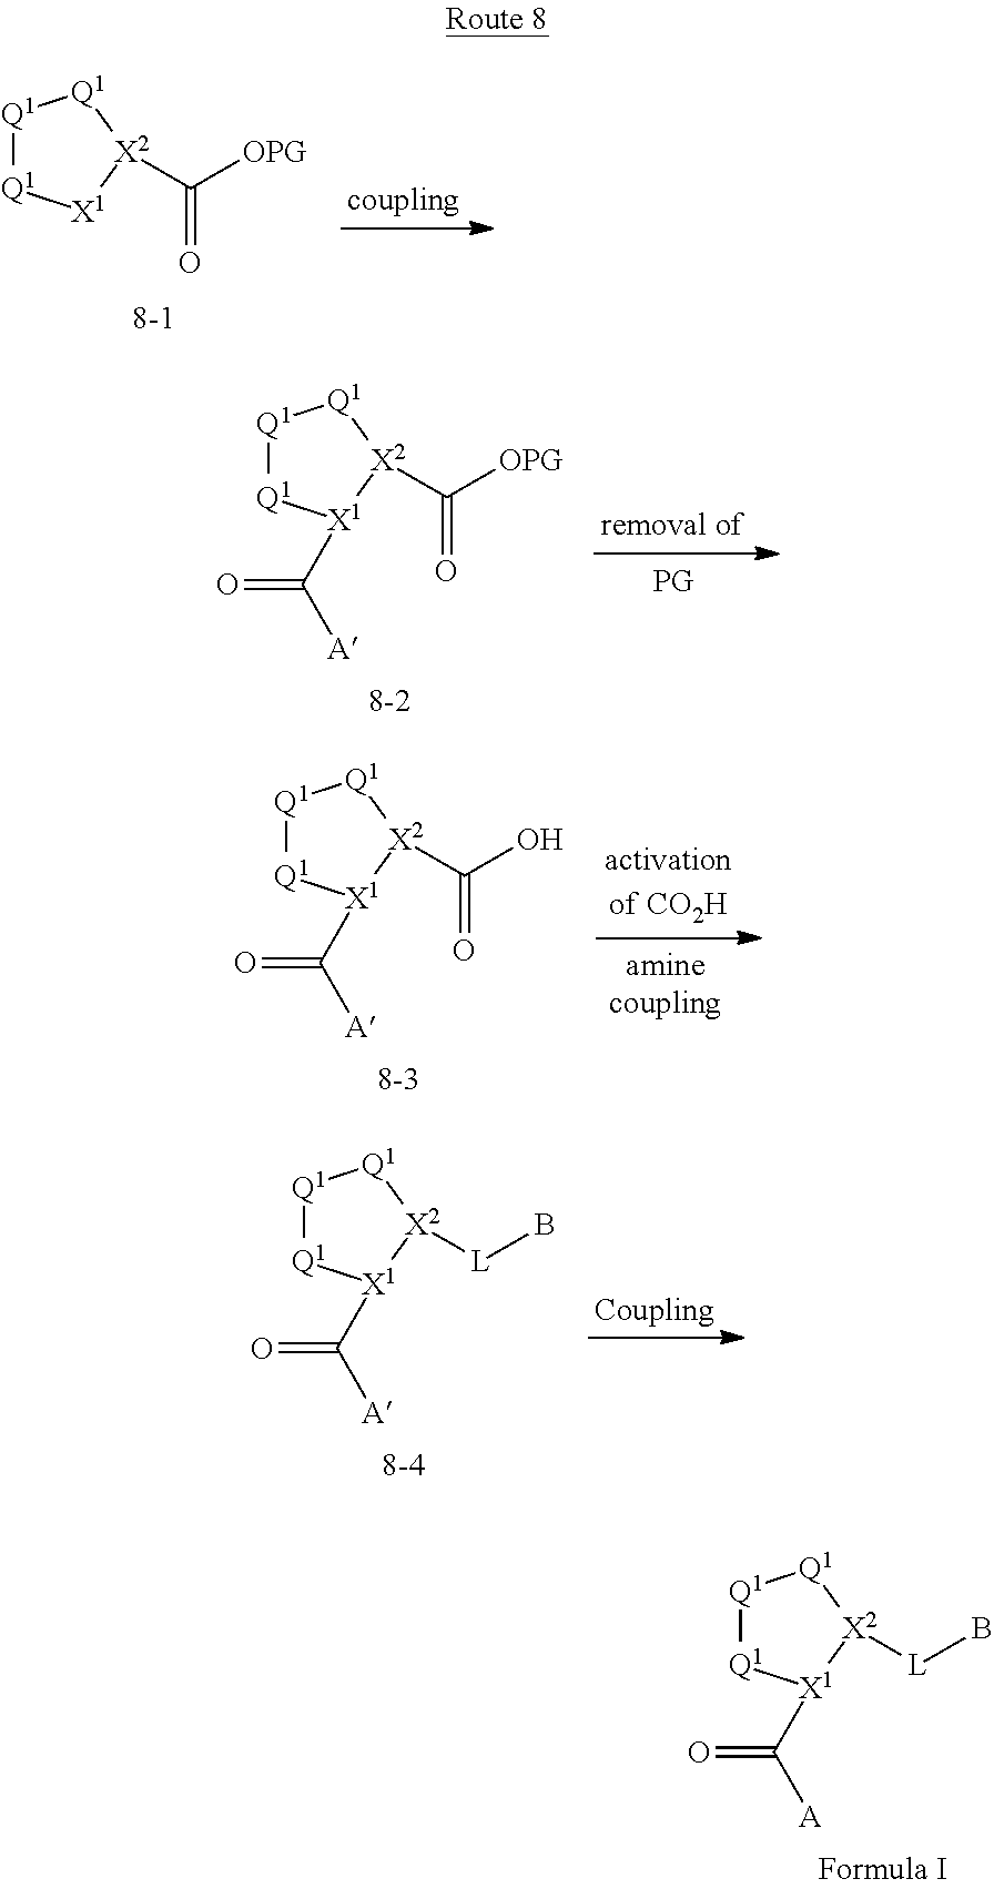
[Q1]1[Q1][X1](C([A])=O)[X2]([L]B)[Q1]1.[Q1]1[Q1][X1][X2](C([OPG])=O)[Q1]1.[Q1]1[Q1][X1](C([A])=O)[X2](C([OPG])=O)[Q1]1.[Q1]1[Q1][X1](C([A])=O)[X2](C(O)=O)[Q1]1.[Q1]1[Q1][X1](C([A])=O)[X2]([L]B)[Q1]1
